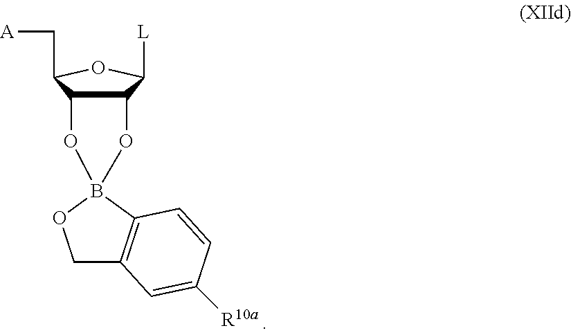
C1C2=C(B3(O1)OC1C(C([L])OC1C[A])O3)C=CC([R10a])=C2
